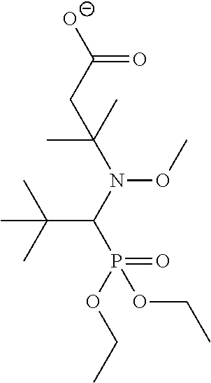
O=C(CC(N(C(P(=O)(OCC)OCC)C(C)(C)C)OC)(C)C)[O-]
